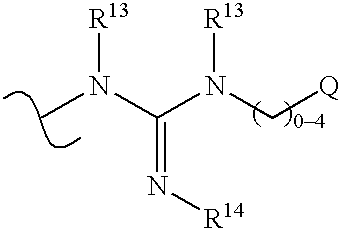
CN(C(N(C[Q])[R13])=N[R14])[R13]
